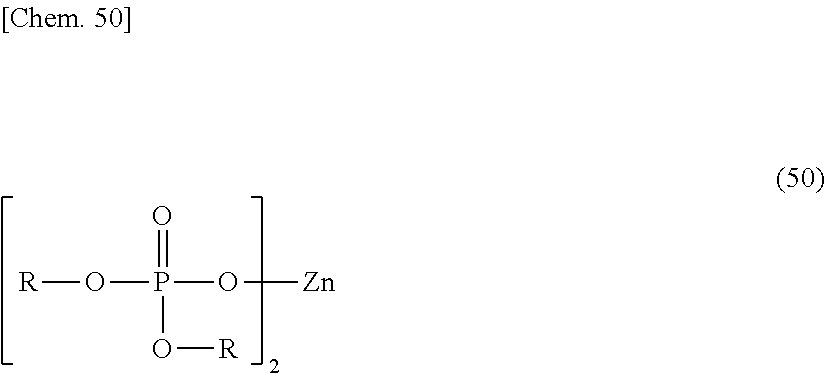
[R]OP(O[Zn])(=O)O[R]
